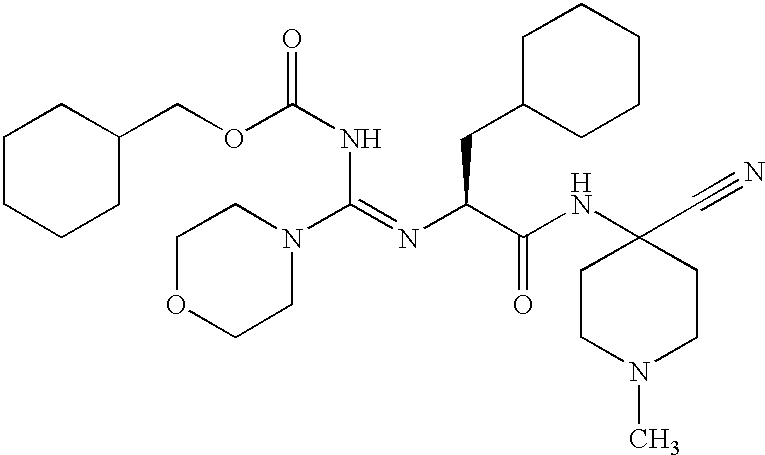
C1OCCN(C(NC(OCC2CCCCC2)=O)=NC(CC2CCCCC2)C(NC2(C#N)CCN(C)CC2)=O)C1
